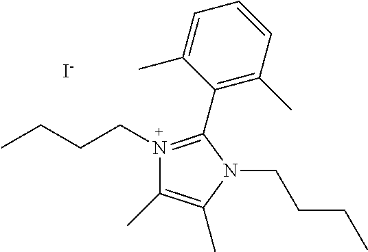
[I-].C(N1=C(C2=C(C)C=CC=C2C)N(CCCC)C(C)=C1C)CCC
